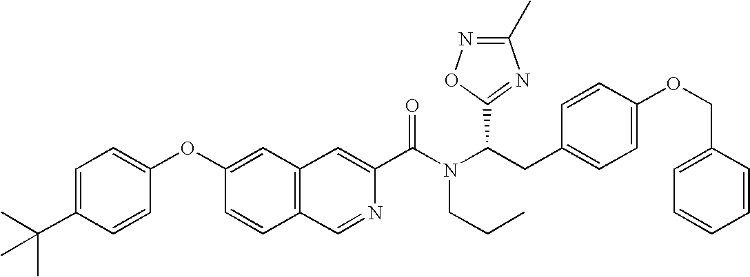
C1=C(C(C)(C)C)C=CC(OC2=CC3=C(C=C2)C=NC(C(N(C(CC2=CC=C(OCC4=CC=CC=C4)C=C2)C2=NC(C)=NO2)CCC)=O)=C3)=C1
